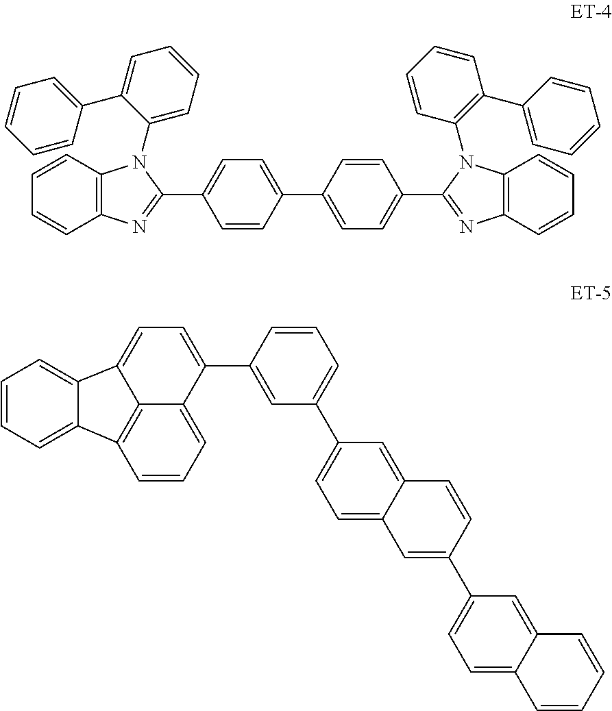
C12=C(C=CC=C1)N(C1=CC=CC=C1C1=CC=CC=C1)C(C1=CC=C(C3=CC=C(C4=NC5=C(N4C4=C(C6=CC=CC=C6)C=CC=C4)C=CC=C5)C=C3)C=C1)=N2.C1=CC=C2C(=C1)C1=CC=C(C3=CC(C4=CC=C5C(=C4)C=CC(C4=CC=C6C(=C4)C=CC=C6)=C5)=CC=C3)C3=CC=CC2=C13
